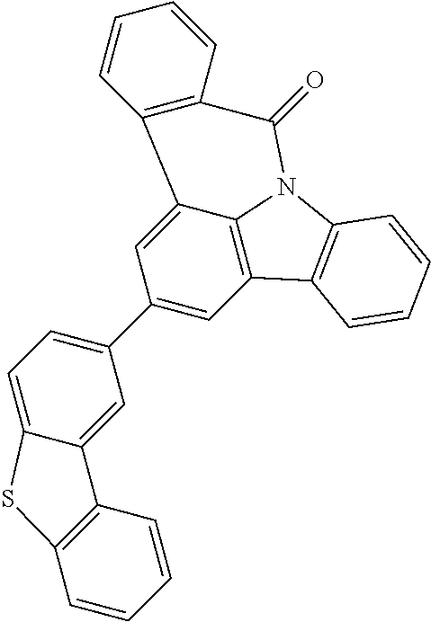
C1(C2=CC=C3C(=C2)C2=C(C=CC=C2)S3)=CC2=C3C(=C1)C1=C(C(=O)N3C3=C2C=CC=C3)C=CC=C1
